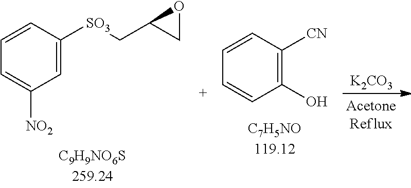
C1=CC([SO3]CC2CO2)=CC([NO2])=C1.C1=CC([CN])=C(O)C=C1.[K2CO3]
